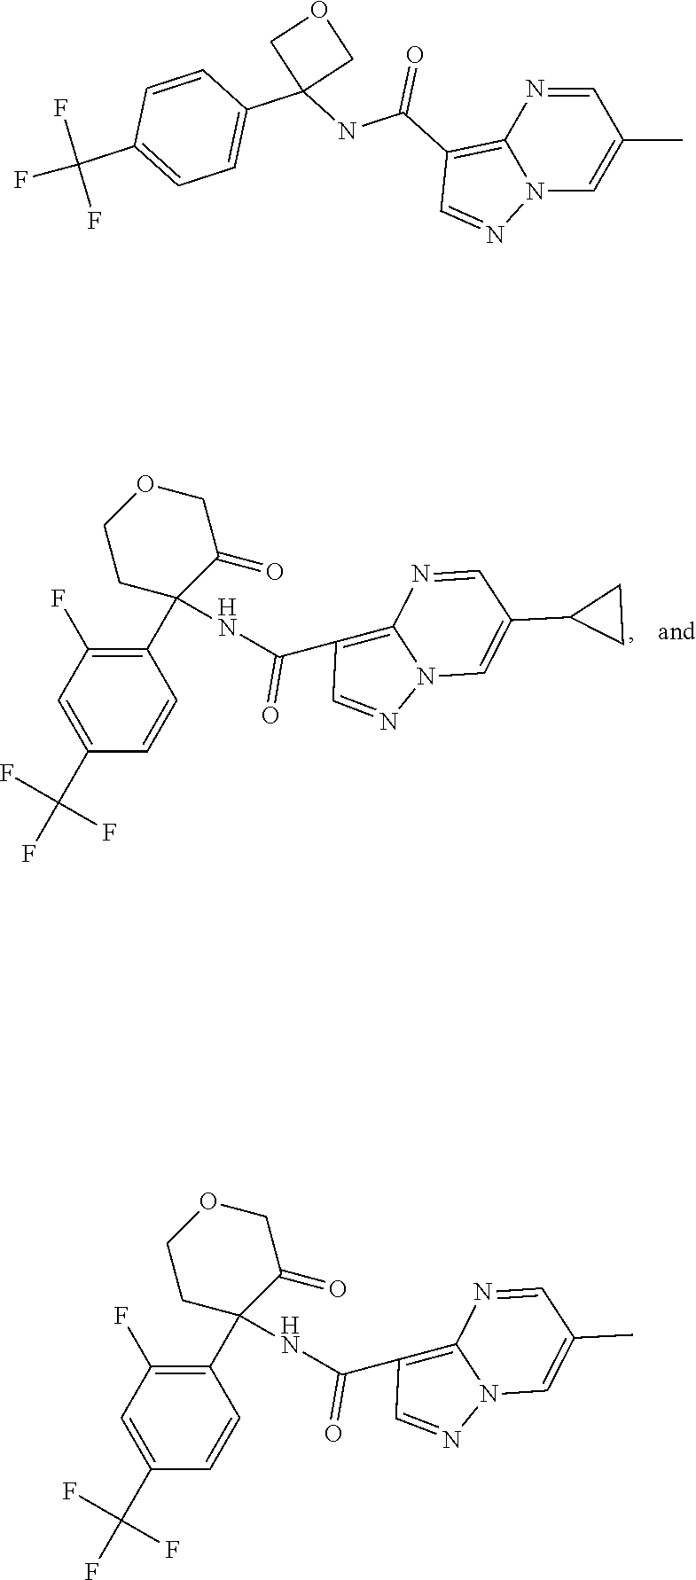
C1(C2(NC(C3=C4N(N=C3)C=C(C3CC3)C=N4)=O)C(=O)COCC2)=C(F)C=C(C(F)(F)F)C=C1.C1=NC2=C(C(=O)NC3(C4=CC=C(C(F)(F)F)C=C4)COC3)C=NN2C=C1C.C1(C2(NC(C3=C4N(N=C3)C=C(C)C=N4)=O)C(=O)COCC2)=C(F)C=C(C(F)(F)F)C=C1
